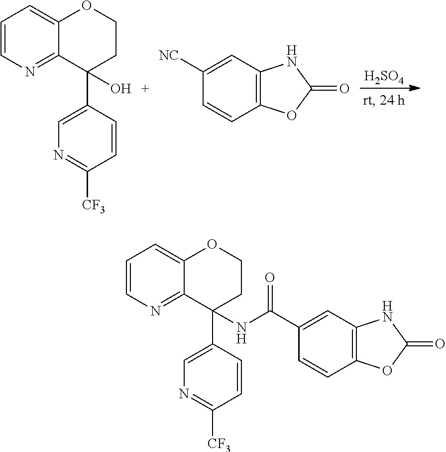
C1=CN=C2C(=C1)OCCC2(C1=CN=C([CF3])C=C1)O.C12=C(C=C([NC])C=C1)NC(=O)O2.[H2SO4].C12=C(C=C(C(NC3(C4=CN=C([CF3])C=C4)C4=NC=CC=C4OCC3)=O)C=C1)NC(=O)O2
